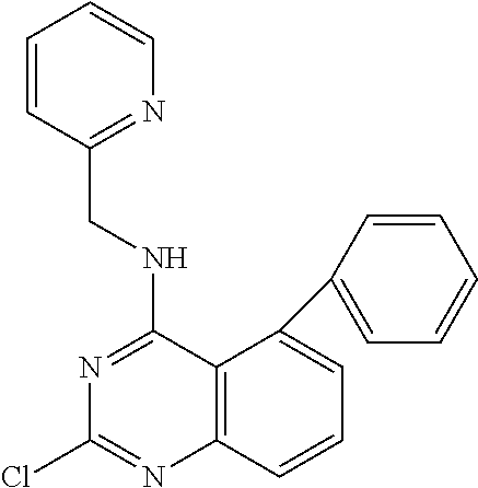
C1=CC(CNC2=NC(Cl)=NC3=C2C(C2=CC=CC=C2)=CC=C3)=NC=C1
